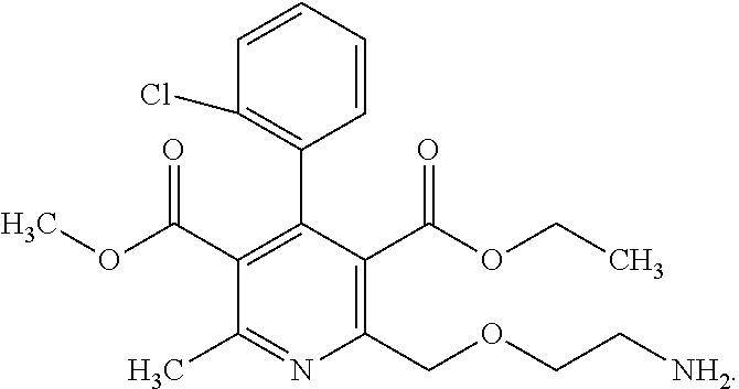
C1(C2=C(Cl)C=CC=C2)=C(C(OC)=O)C(C)=NC(COCC[NH2])=C1C(OCC)=O
